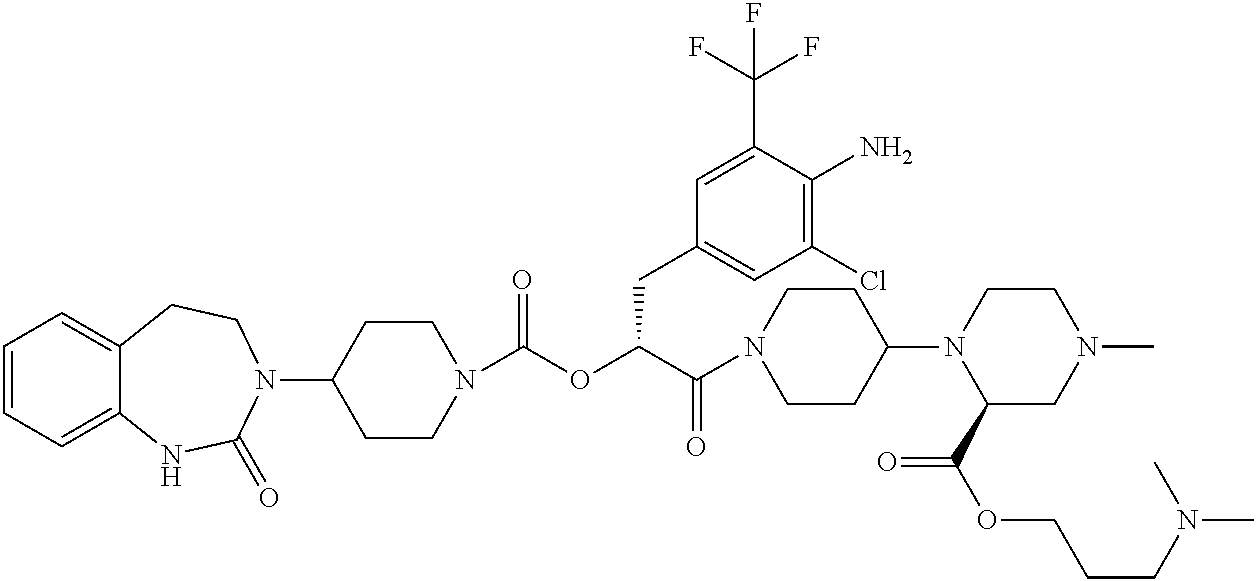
C1=CC=C2C(=C1)CCN(C1CCN(C(OC(C(N3CCC(N4C(C(OCCCN(C)C)=O)CN(C)CC4)CC3)=O)CC3=CC(Cl)=C(N)C(C(F)(F)F)=C3)=O)CC1)C(=O)N2
